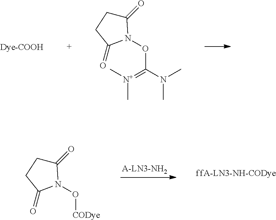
C1(=O)CCC(=O)N1OC(N(C)C)=[N+](C)C.C1(=O)CCC(=O)N1O[CODye]
